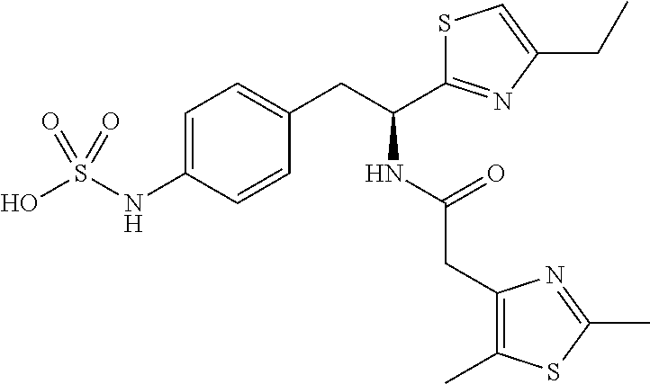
C(CC1=CC=C(NS(O)(=O)=O)C=C1)(NC(=O)CC1=C(C)SC(C)=N1)C1=NC(CC)=CS1
